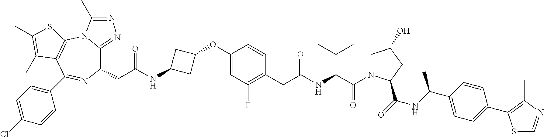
C1(CC(NC2CC(OC3=CC(F)=C(CC(NC(C(=O)N4CC(O)CC4C(=O)NC(C4=CC=C(C5=C(C)N=CS5)C=C4)C)C(C)(C)C)=O)C=C3)C2)=O)C2=NN=C(C)N2C2=C(C(C3=CC=C(Cl)C=C3)=N1)C(C)=C(C)S2
